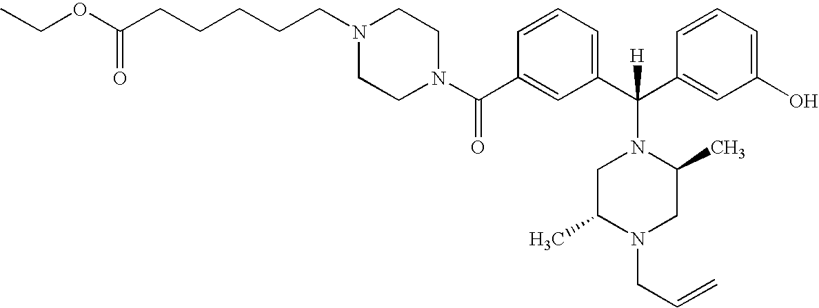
N1(C(C2=CC(C(C3=CC(O)=CC=C3)(N3CC(C)N(CC=C)CC3C)[H])=CC=C2)=O)CCN(CCCCCC(OCC)=O)CC1
